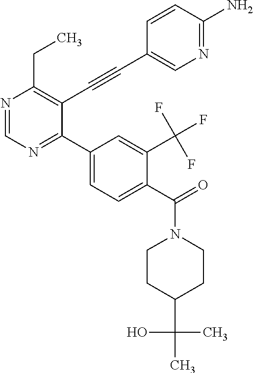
N1=CN=C(C2=CC=C(C(N3CCC(C(C)(C)O)CC3)=O)C(C(F)(F)F)=C2)C(C#CC2=CN=C(N)C=C2)=C1CC
